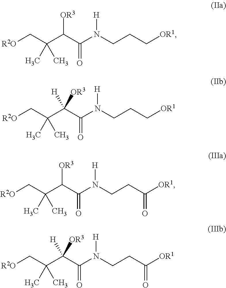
[R2O]CC(C(C(N(CCC([OR1])=O)[H])=O)[OR3])(C)C.[R2O]CC(C(C(N(CCC[OR1])[H])=O)[OR3])(C)C.[R2O]CC(C(C(N(CCC([OR1])=O)[H])=O)([OR3])[H])(C)C.[R2O]CC(C(C(N(CCC[OR1])[H])=O)([OR3])[H])(C)C
